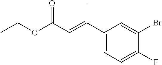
C1(C(=CC(OCC)=O)C)=CC=C(F)C(Br)=C1
